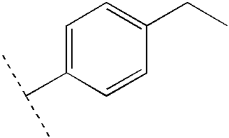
C1=C(C(C)C)C=CC(CC)=C1
